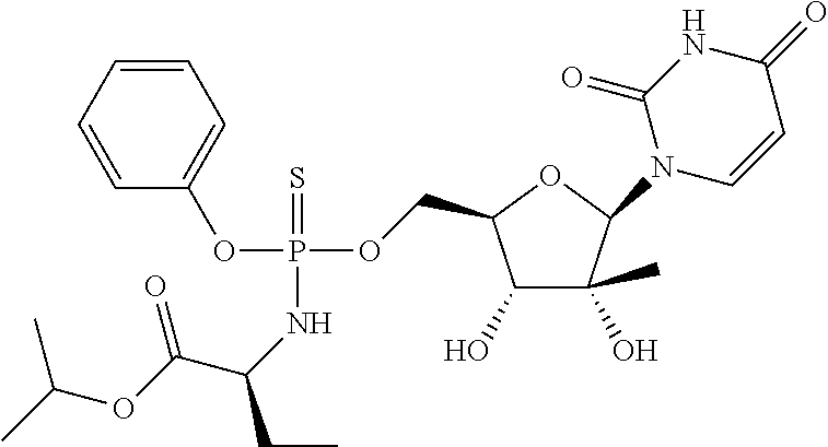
C1(O)C(O)(C)C(N2C=CC(=O)NC2=O)OC1COP(OC1=CC=CC=C1)(=S)NC(CC)C(OC(C)C)=O
